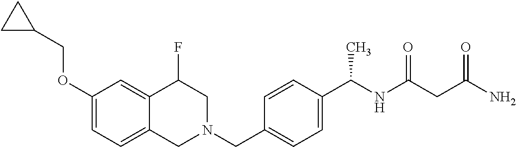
C1(OCC2CC2)=CC=C2C(=C1)C(F)CN(CC1=CC=C(C(NC(=O)CC(N)=O)C)C=C1)C2
